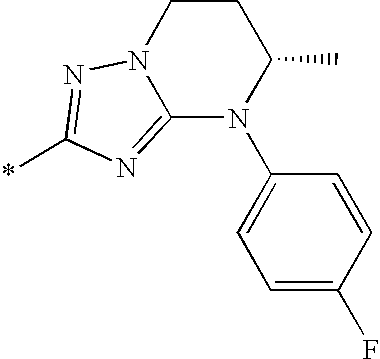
C12=NC(*)=NN1CCC(C)N2C1=CC=C(F)C=C1
